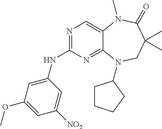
N1=C(NC2=CC(OC)=CC([NO2])=C2)N=C2C(=C1)N(C)C(=O)C(C)(C)CN2C1CCCC1
